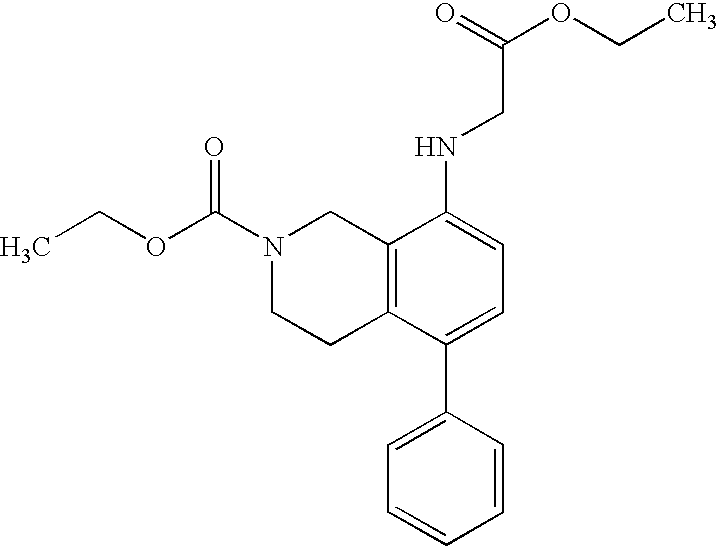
C12=C(C(C3=CC=CC=C3)=CC=C1NCC(OCC)=O)CCN(C(OCC)=O)C2
